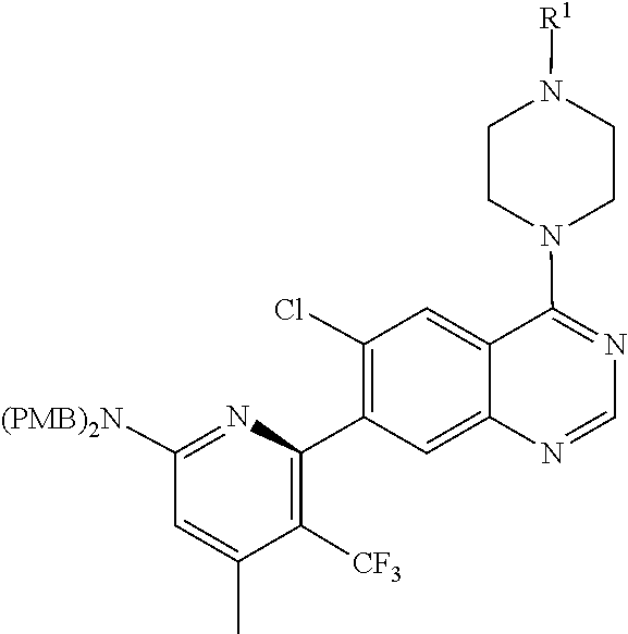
N1=CN=C(N2CCN([R1])CC2)C2=CC(Cl)=C(C3=C([CF3])C(C)=CC([(PMB)2N])=N3)C=C12
